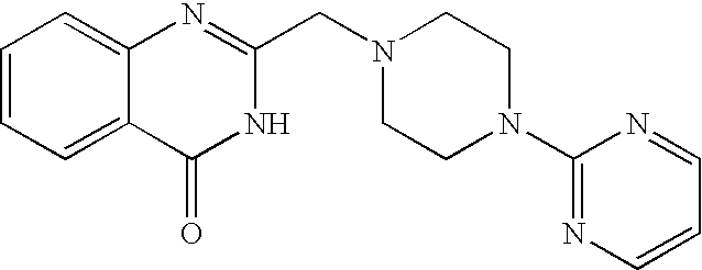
C1=CC=C2C(=C1)N=C(CN1CCN(C3=NC=CC=N3)CC1)NC2=O
